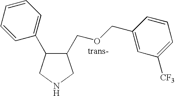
C1(COCC2=CC([CF3])=CC=C2)C(C2=CC=CC=C2)CNC1
